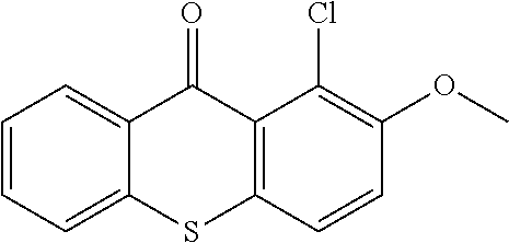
C1=CC=C2C(=C1)C(=O)C1=C(S2)C=CC(OC)=C1Cl
